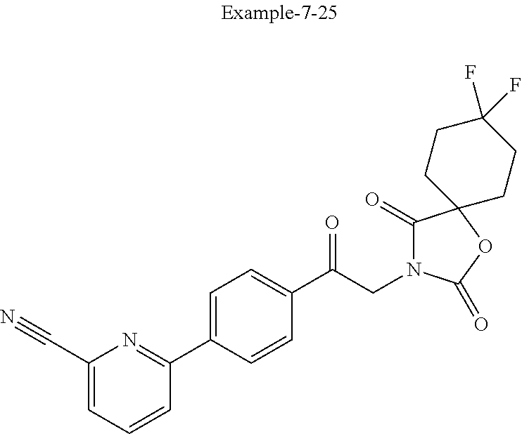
C1(C#N)=CC=CC(C2=CC=C(C(CN3C(=O)C4(OC3=O)CCC(F)(F)CC4)=O)C=C2)=N1
